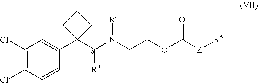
C1=CC(Cl)=C(Cl)C=C1C1(C(N(CCOC([Z][R5])=O)[R4])[R3])CCC1
